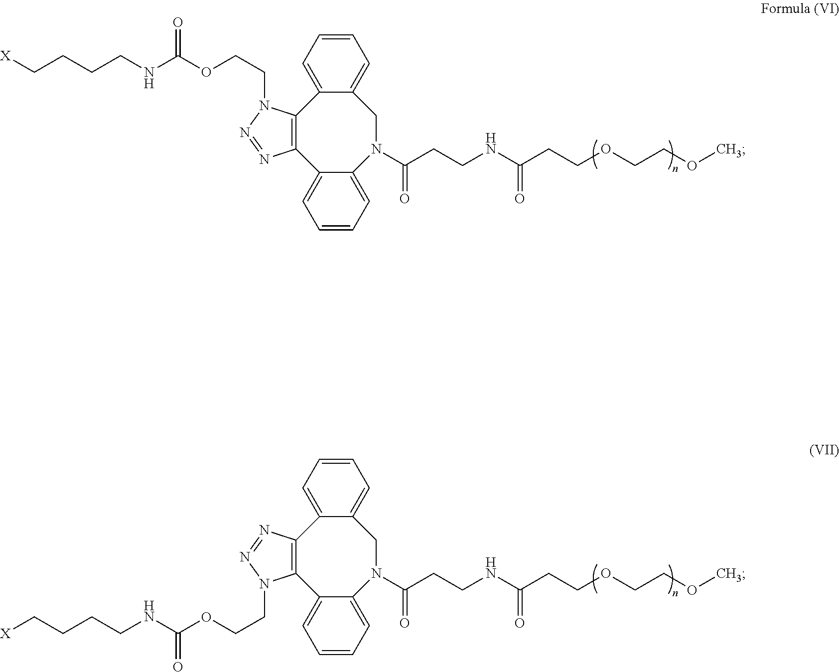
C12=CC=CC=C1N(C(CCNC(CCOCCOC)=O)=O)CC1=CC=CC=C1C1=C2N=NN1CCOC(NCCCC[X])=O.[X]CCCCNC(OCCN1C2=C(C3=CC=CC=C3CN(C(CCNC(CCOCCOC)=O)=O)C3=CC=CC=C32)N=N1)=O
